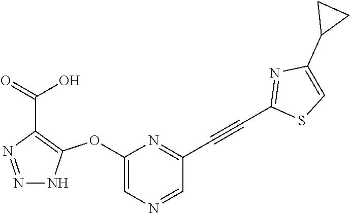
C1(OC2=C(C(=O)O)N=NN2)=CN=CC(C#CC2=NC(C3CC3)=CS2)=N1
